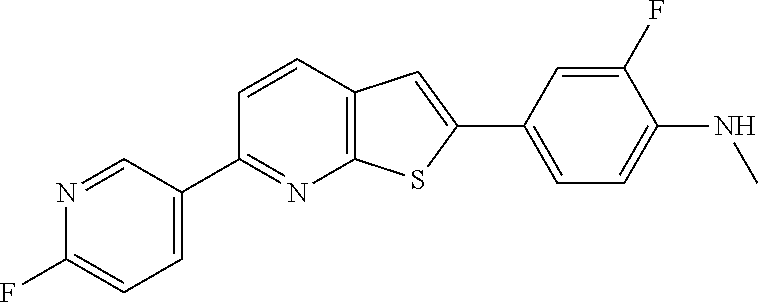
C1(C2=NC3=C(C=C2)C=C(C2=CC=C(NC)C(F)=C2)S3)=CC=C(F)N=C1
